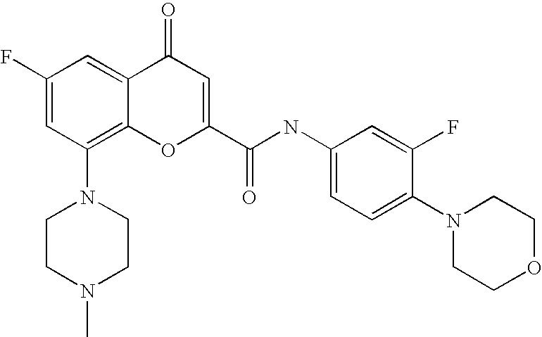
C1CN(C)CCN1C1=C2C(=CC(F)=C1)C(=O)C=C(C(=O)NC1=CC=C(N3CCOCC3)C(F)=C1)O2
